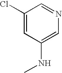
C1(Cl)=CC(NC)=CN=C1
